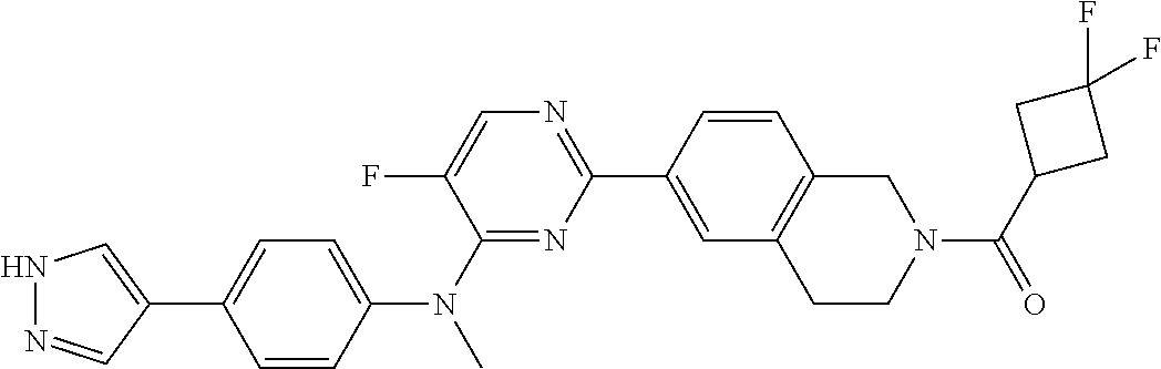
C1(C2=CNN=C2)=CC=C(N(C2=NC(C3=CC4=C(C=C3)CN(C(=O)C3CC(F)(F)C3)CC4)=NC=C2F)C)C=C1
